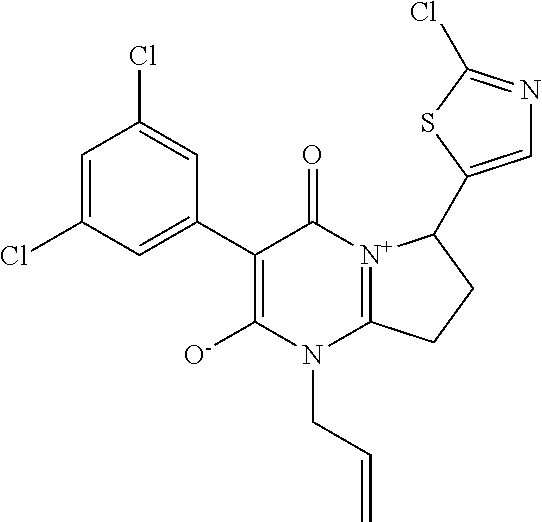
C1(C2=CC(Cl)=CC(Cl)=C2)=C([O-])N(CC=C)C2=[N+](C1=O)C(C1=CN=C(Cl)S1)CC2
